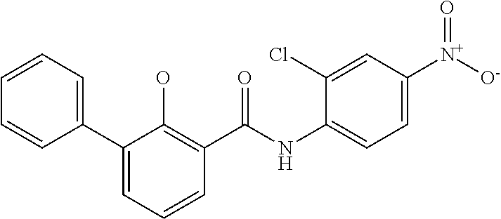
C1(C2=CC=CC(C(NC3=CC=C([N+]([O-])=O)C=C3Cl)=O)=C2O)=CC=CC=C1
